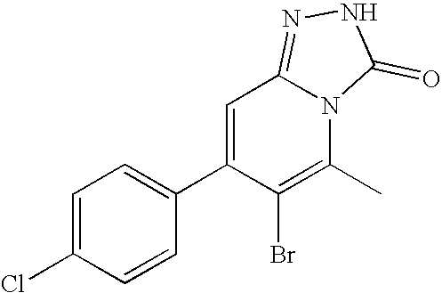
C1=C(Cl)C=CC(C2=CC3=NNC(=O)N3C(C)=C2Br)=C1
